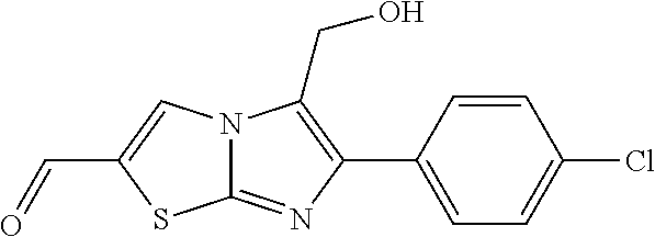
N12C(=NC(C3=CC=C(Cl)C=C3)=C1CO)SC(C=O)=C2
